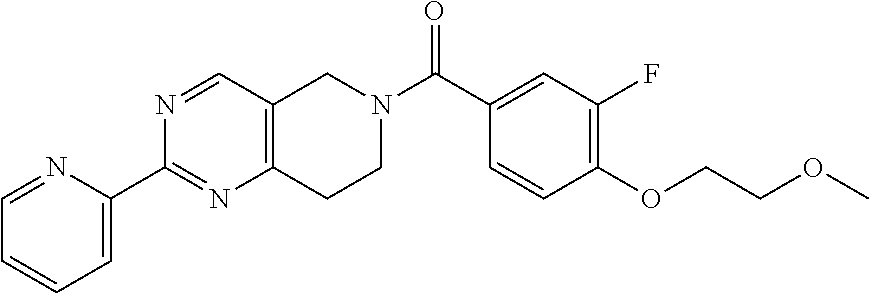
C1=NC(C2=NC3=C(C=N2)CN(C(C2=CC(F)=C(OCCOC)C=C2)=O)CC3)=CC=C1
